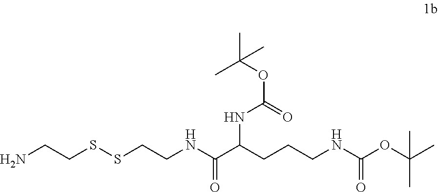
CC(OC(=O)NC(C(NCCSSCCN)=O)CCCNC(OC(C)(C)C)=O)(C)C
